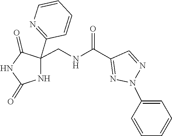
C1(N2N=C(C(NCC3(C4=NC=CC=C4)NC(=O)NC3=O)=O)C=N2)=CC=CC=C1
